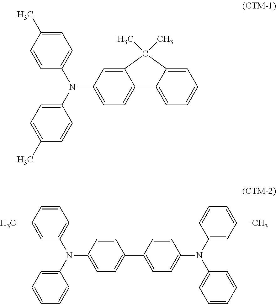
N(C1=CC=C(C)C=C1)(C1=CC=C(C)C=C1)C1=CC=C2C3=CC=CC=C3C(C)(C)C2=C1.C1(N(C2=CC=C(C3=CC=C(N(C4=CC=CC(C)=C4)C4=CC=CC=C4)C=C3)C=C2)C2=CC(C)=CC=C2)=CC=CC=C1
